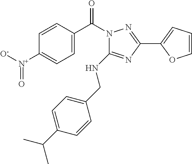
C1=CC(C(N2N=C(C3=CC=CO3)N=C2NCC2=CC=C(C(C)C)C=C2)=O)=CC=C1[N+]([O-])=O
